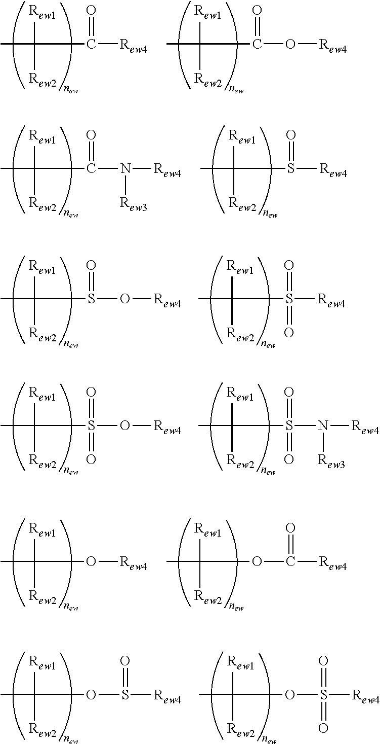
CC([Rew1])([Rew2])C([Rew4])=O.CC([Rew1])([Rew2])C(O[Rew4])=O.CC([Rew1])([Rew2])C(N([Rew4])[Rew3])=O.CC([Rew1])([Rew2])S([Rew4])=O.CC([Rew1])([Rew2])S(O[Rew4])=O.CC([Rew1])([Rew2])S([Rew4])(=O)=O.CC([Rew1])([Rew2])O[Rew4].CC([Rew1])([Rew2])OC([Rew4])=O.CC([Rew1])([Rew2])S(O[Rew4])(=O)=O.CC([Rew1])([Rew2])S(N([Rew4])[Rew3])(=O)=O.CC([Rew1])([Rew2])OS([Rew4])=O.CC([Rew1])([Rew2])OS([Rew4])(=O)=O
